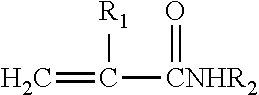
C=C([CNHR2]=O)[R1]
